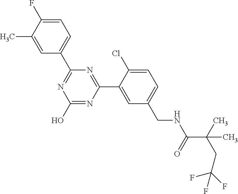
N1=C(C2=CC=C(F)C(C)=C2)N=C(C2=CC(CNC(C(CC(F)(F)F)(C)C)=O)=CC=C2Cl)N=C1O
